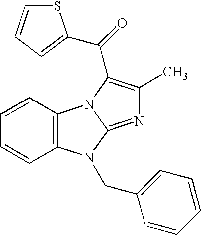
C1=CC2=C(C=C1)N(CC1=CC=CC=C1)C1=NC(C)=C(C(=O)C3=CC=CS3)N21
